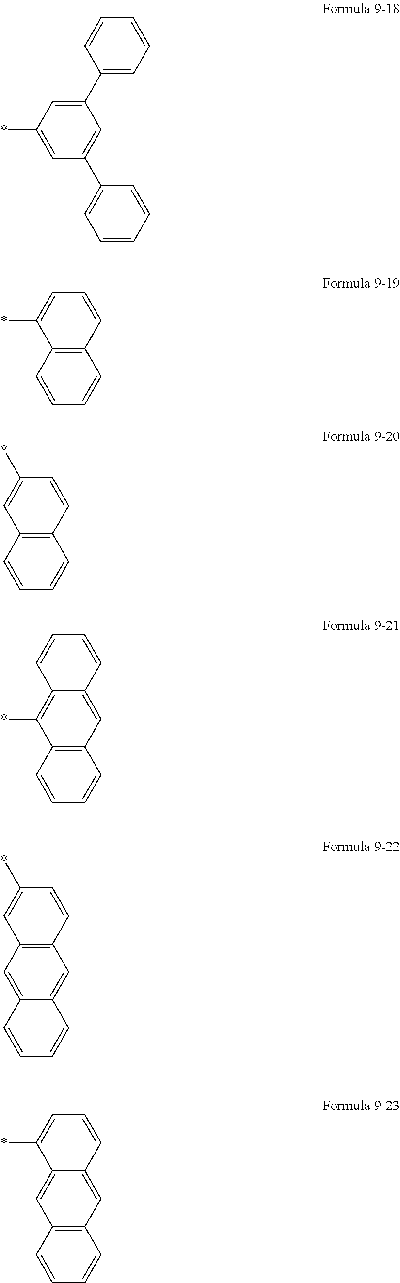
C1(C2=CC=CC=C2)=CC(*)=CC(C2=CC=CC=C2)=C1.C12=C(C=CC=C1)C(*)=CC=C2.C12=C(C=CC=C1)C=C(*)C=C2.C12=C(C=CC=C1)C(*)=C1C(=C2)C=CC=C1.C12=CC3=C(C=C1C=CC=C2)C=C(*)C=C3.C12=C(C=CC=C1)C=C1C(=C2)C=CC=C1*
